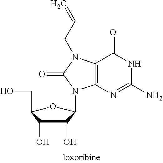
C12=C(N=C(N)NC1=O)N(C1C(O)C(O)C(CO)O1)C(=O)N2CC=C
